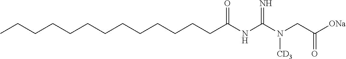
CCCCCCCCCCCCCC(NC(N(CC([ONa])=O)[CD3])=N)=O
